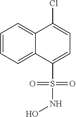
C1=CC=C2C(=C1)C(Cl)=CC=C2S(NO)(=O)=O
